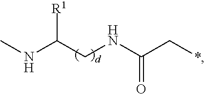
CNC([R1])CNC(C*)=O
